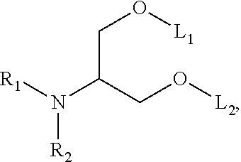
[R1]N(C(CO[L2])CO[L1])[R2]
